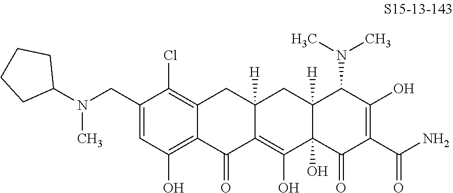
C1(CN(C2CCCC2)C)=CC(O)=C2C(=C1Cl)CC1([H])C(=C(O)C3(O)C([H])(C1)C(N(C)C)C(O)=C(C(N)=O)C3=O)C2=O
